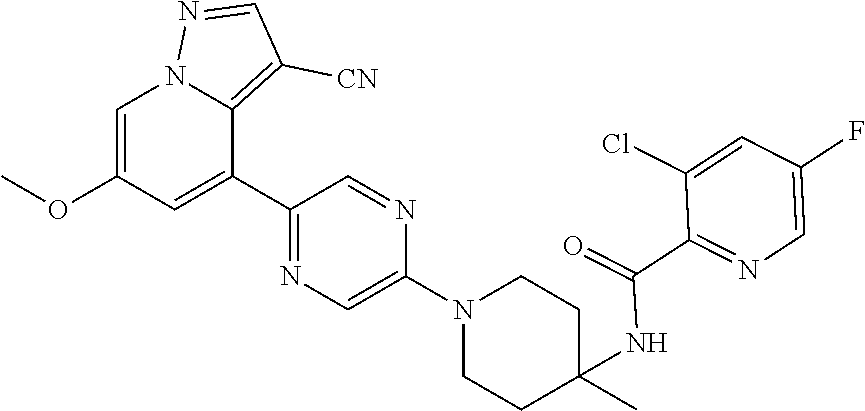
C1=C(OC)C=C(C2=NC=C(N3CCC(C)(NC(=O)C4=NC=C(F)C=C4Cl)CC3)N=C2)C2=C([CN])C=NN12
